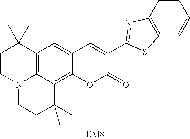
C12=C3C(=C4C(=C1)C=C(C1=NC5=C(C=CC=C5)S1)C(=O)O4)C(C)(C)CCN3CCC2(C)C
